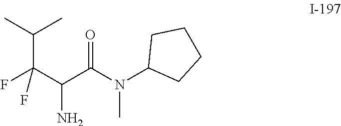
FC(C(C(N(C1CCCC1)C)=O)N)(C(C)C)F
